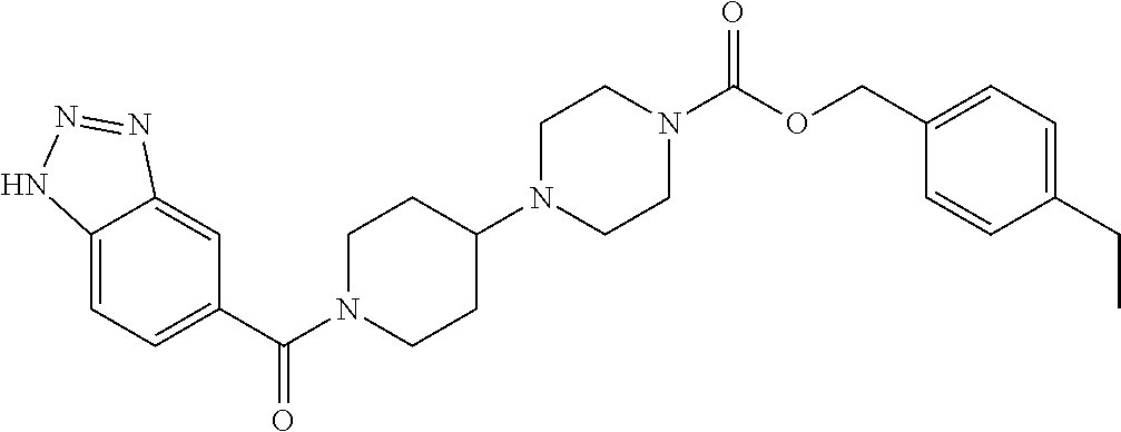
C12=CC=C(C(N3CCC(N4CCN(C(OCC5=CC=C(CC)C=C5)=O)CC4)CC3)=O)C=C1N=NN2
